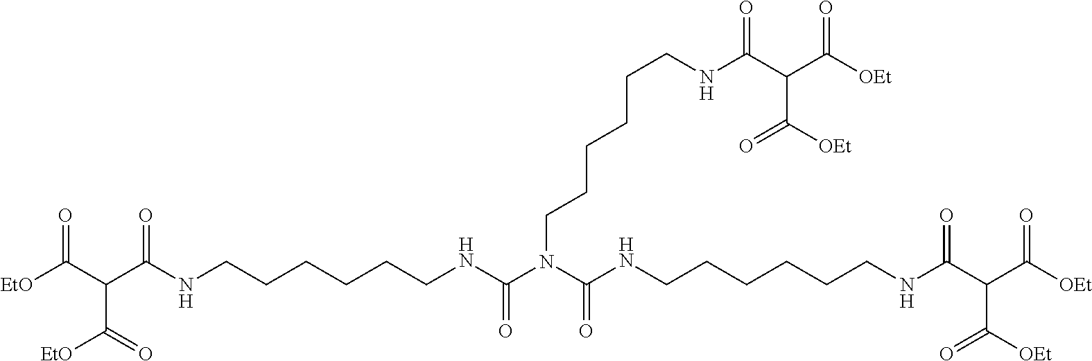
[EtO]C(C(C(NCCCCCCNC(N(C(NCCCCCCNC(C(C([OEt])=O)C([OEt])=O)=O)=O)CCCCCCNC(C(C([OEt])=O)C([OEt])=O)=O)=O)=O)C(=O)[EtO])=O
